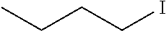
CCCCI
